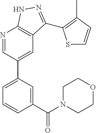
N1=CC(C2=CC=CC(C(N3CCOCC3)=O)=C2)=CC2=C1NN=C2C1=C(C)C=CS1
